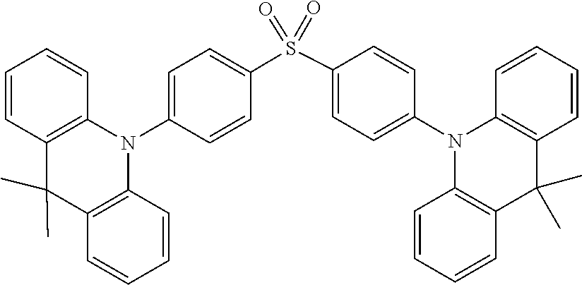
C1=CC2=C(C=C1)C(C)(C)C1=C(C=CC=C1)N2C1=CC=C(S(C2=CC=C(N3C4=C(C=CC=C4)C(C)(C)C4=C3C=CC=C4)C=C2)(=O)=O)C=C1
